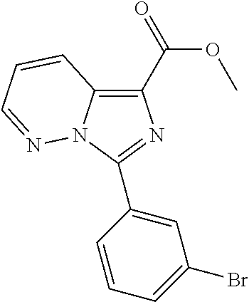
O=C(C1=C2N(C(C3=CC(Br)=CC=C3)=N1)N=CC=C2)OC
